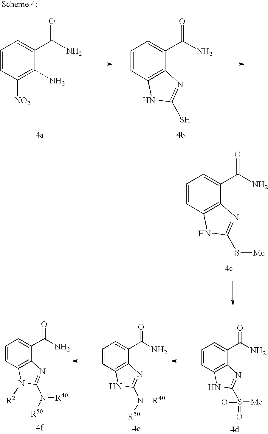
C1=CC([NO2])=C(N)C(C(N)=O)=C1.C1=CC2=C(N=C(S)N2)C(C(N)=O)=C1.C1=CC2=C(N=C(S[Me])N2)C(C(N)=O)=C1.C1=CC2=C(C(C(N)=O)=C1)N=C(N([R40])[R50])N2.C1=CC2=C(C(C(N)=O)=C1)N=C(N([R40])[R50])N2[R2].C1=CC2=C(C(C(N)=O)=C1)N=C(S([Me])(=O)=O)N2
